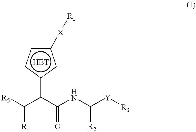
[R5]C(C(C(NC([Y][R3])[R2])=O)c1cc([X][R1])cc1)[R4]
